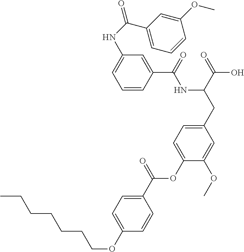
C1=CC(C(=O)NC(CC2=CC=C(OC(C3=CC=C(OCCCCCCC)C=C3)=O)C(OC)=C2)C(=O)O)=CC(NC(=O)C2=CC=CC(OC)=C2)=C1
